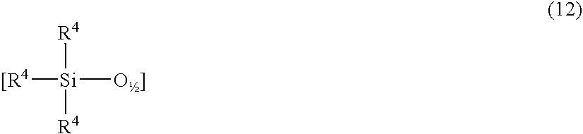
[[R4][Si]([O]])([R4])[R4]
